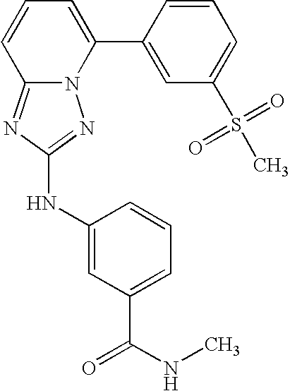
N12C(=NC(NC3=CC(C(NC)=O)=CC=C3)=N1)C=CC=C2C1=CC(S(C)(=O)=O)=CC=C1
